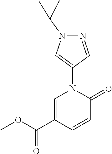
C1=C(C(OC)=O)C=CC(=O)N1C1=CN(C(C)(C)C)N=C1
